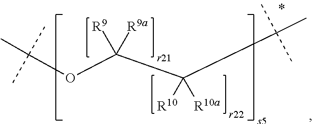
C(C(C(OC(C)(C)C)([R9a])[R9])([R10a])[R10])(C)(C)C
